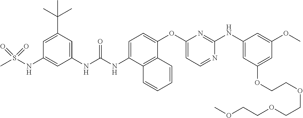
C1(NC(NC2=CC=C(OC3=CC=NC(NC4=CC(OCCOCCOCCOC)=CC(OC)=C4)=N3)C3=C2C=CC=C3)=O)=CC(C(C)(C)C)=CC(NS(C)(=O)=O)=C1
